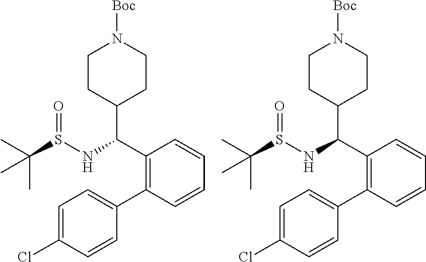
C1CC(C(C2=C(C3=CC=C(Cl)C=C3)C=CC=C2)NS(C(C)(C)C)=O)CCN1[Boc].C1CC(C(C2=C(C3=CC=C(Cl)C=C3)C=CC=C2)NS(C(C)(C)C)=O)CCN1[Boc]
